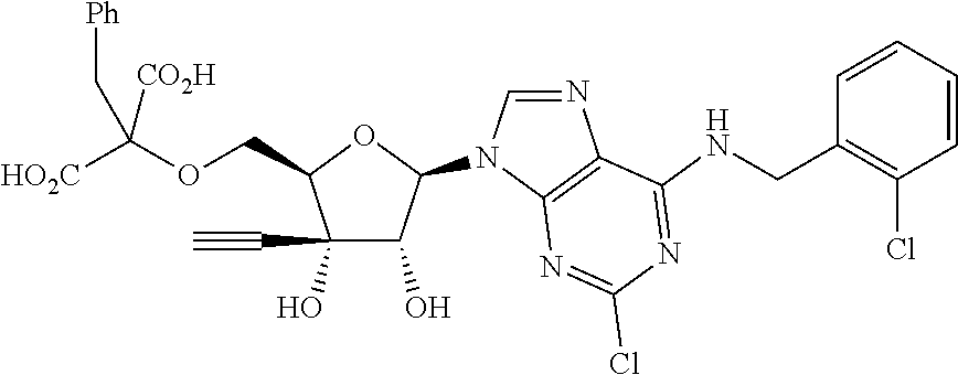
C(C1C(O)(C#C)C(O)C(N2C=NC3=C2N=C(Cl)N=C3NCC2=C(Cl)C=CC=C2)O1)OC([HO2C])([CO2H])C[Ph]
